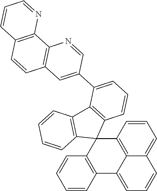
C12=C3C=CC=C1C=CC=C2C1=C(C32C3=C(C4=C2C=CC=C4)C(C2=CC4=C(N=C2)C2=C(C=C4)C=CC=N2)=CC=C3)C=CC=C1
